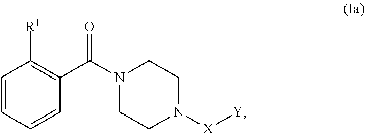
N1(C(C2=C([R1])C=CC=C2)=O)CCN([X][Y])CC1
